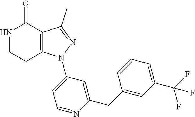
C12=C(C(C)=NN1C1=CC=NC(CC3=CC(C(F)(F)F)=CC=C3)=C1)C(=O)NCC2
